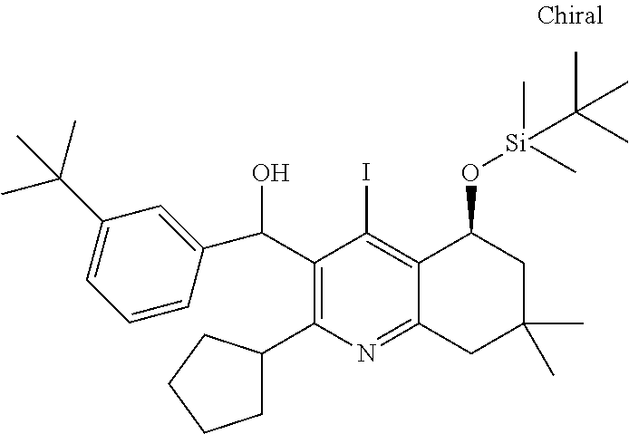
C1(C(O)C2=CC(C(C)(C)C)=CC=C2)=C(C2CCCC2)N=C2C(=C1I)C(O[Si](C)(C)C(C)(C)C)CC(C)(C)C2
